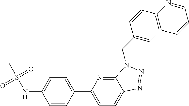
C1(CN2C3=NC(C4=CC=C(NS(C)(=O)=O)C=C4)=CC=C3N=N2)=CC2=C(C=C1)N=CC=C2
